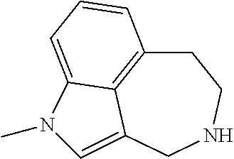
C12=C3C(=CN(C)C3=CC=C1)CNCC2
